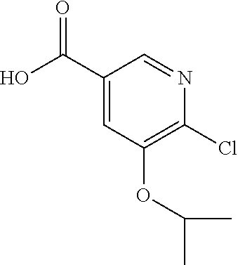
OC(C1=CC(OC(C)C)=C(Cl)N=C1)=O
